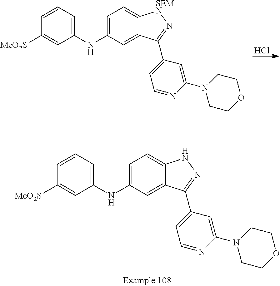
Cl.C1=C(NC2=CC=CC([MeO2S])=C2)C=C2C(=C1)[SEMN]N=C2C1=CC=NC(N2CCOCC2)=C1.C1=C(NC2=CC=CC([MeO2S])=C2)C=C2C(=C1)NN=C2C1=CC=NC(N2CCOCC2)=C1
